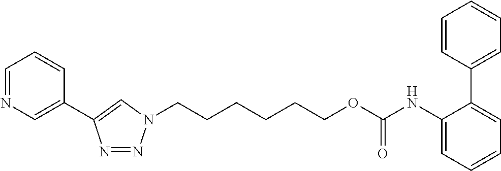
C1(C2=CC=CC=C2)=CC=CC=C1NC(OCCCCCCN1N=NC(C2=CN=CC=C2)=C1)=O
